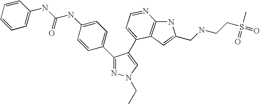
N1=C(C2=CC=C(NC(NC3=CC=CC=C3)=O)C=C2)C(C2=CC=NC3=C2C=C(CNCCS(=O)(C)=O)N3)=CN1CC
